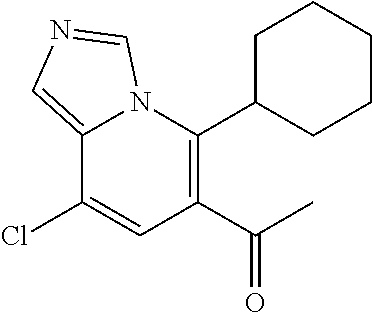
C12=CN=CN1C(C1CCCCC1)=C(C(C)=O)C=C2Cl
